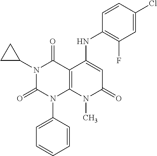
C1=CC(N2C3=C(C(=O)N(C4CC4)C2=O)C(NC2=C(F)C=C(Cl)C=C2)=CC(=O)N3C)=CC=C1
